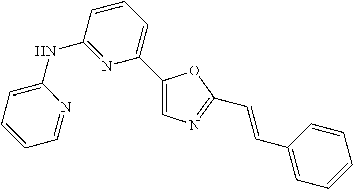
C1=CC=C(NC2=NC(C3=CN=C(C=CC4=CC=CC=C4)O3)=CC=C2)N=C1
